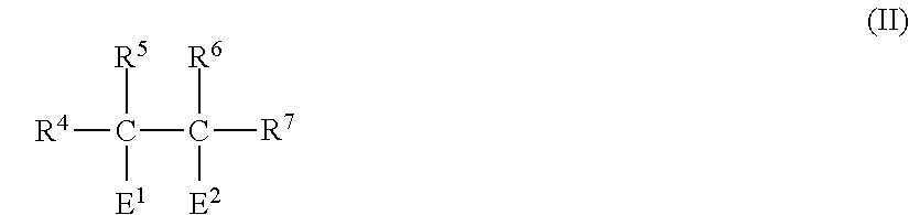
[R4]C(C([R7])([R6])[E2])([R5])[E1]
